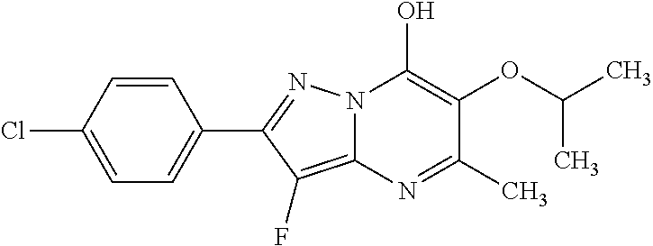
C12=C(F)C(C3=CC=C(Cl)C=C3)=NN1C(O)=C(OC(C)C)C(C)=N2
